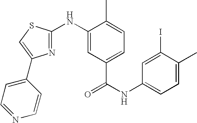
C1=C(I)C(C)=CC=C1NC(=O)C1=CC=C(C)C(NC2=NC(C3=CC=NC=C3)=CS2)=C1
